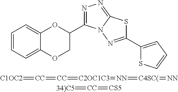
C1=CC=C2C(=C1)OC(C1=NN=C3N1N=C(C1=CC=CS1)S3)CO2.[C1OC2]=[CC]=[CC]=[C2OC1C3]=[NN]=[C4SC(]=[NN].[34)C5]=[CC]=[CS5]
